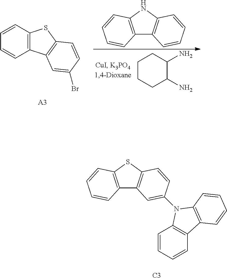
C1CCC(N)C(N)C1.C1=CC2=C(C=C1)C1=C(S2)C=CC(Br)=C1.[A3].C12=C(NC3=C1C=CC=C3)C=CC=C2.C12=C(SC3=C1C=C(N1C4=C(C=CC=C4)C4=C1C=CC=C4)C=C3)C=CC=C2.[C3]
